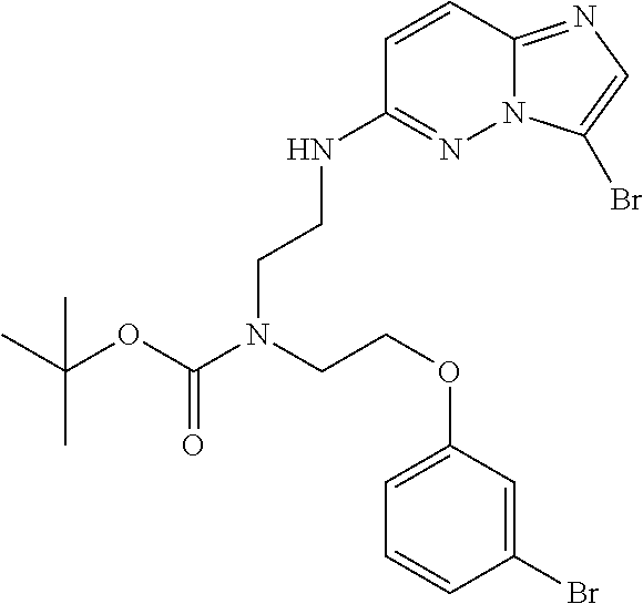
C1=CC(Br)=CC(OCCN(CCNC2=NN3C(=NC=C3Br)C=C2)C(OC(C)(C)C)=O)=C1
